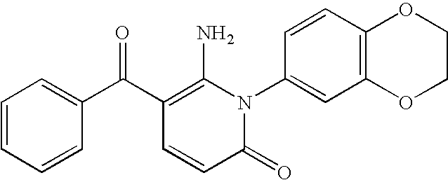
C1(=O)N(C2=CC3=C(C=C2)OCCO3)C(N)=C(C(C2=CC=CC=C2)=O)C=C1
